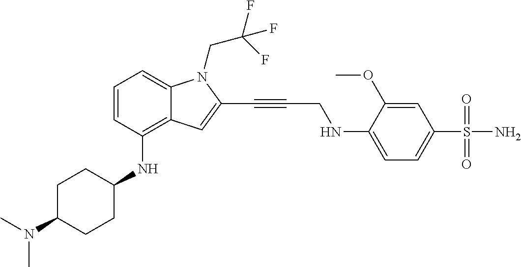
N(C1CCC(NC2=C3C(=CC=C2)N(CC(F)(F)F)C(C#CCNC2=CC=C(S(N)(=O)=O)C=C2OC)=C3)CC1)(C)C
